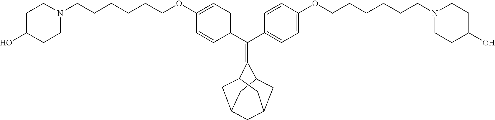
C1=CC(C(C2=CC=C(OCCCCCCN3CCC(O)CC3)C=C2)=C2C3CC4CC(CC2C4)C3)=CC=C1OCCCCCCN1CCC(O)CC1
